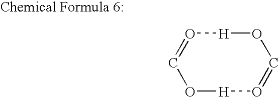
O1=CO[H]O=CO[H]1
